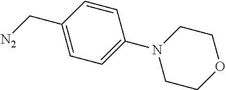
C1=CC(C[N2])=CC=C1N1CCOCC1
